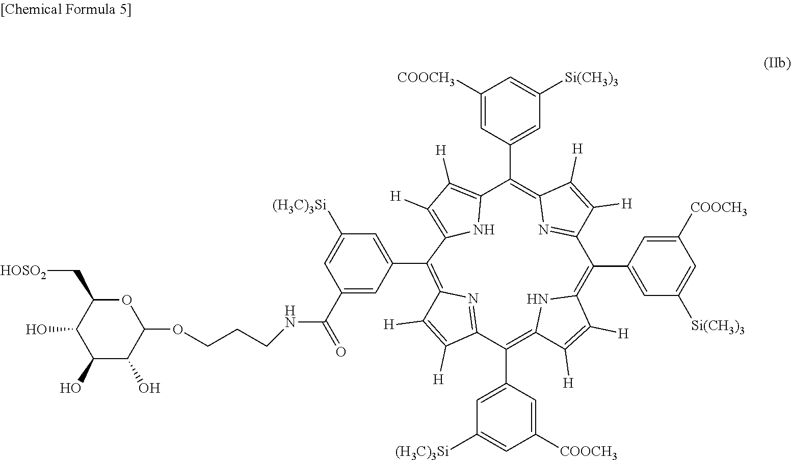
C12=C([H])C([H])=C(N1)C(C1=CC([(H3C)3Si])=CC(C(NCCCOC3OC(C[HOSO2])C(O)C(O)C3O)=O)=C1)=C1N=C(C(C3=CC([(H3C)3Si])=CC([COOCH3])=C3)=C3NC(=C(C4=CC([Si(CH3)3])=CC([COOCH3])=C4)C4=NC(=C2C2=CC([Si(CH3)3])=CC([COOCH3])=C2)C([H])=C4[H])C([H])=C3[H])C([H])=C1[H]
